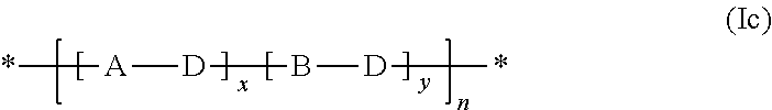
*[A][D]B[D]*
